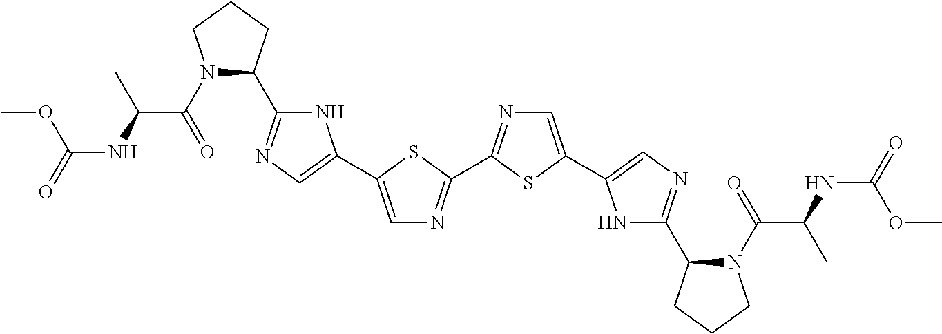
N1(C(C(C)NC(OC)=O)=O)C(C2=NC=C(C3=CN=C(C4=NC=C(C5=CN=C(C6N(C(C(C)NC(=O)OC)=O)CCC6)N5)S4)S3)N2)CCC1
